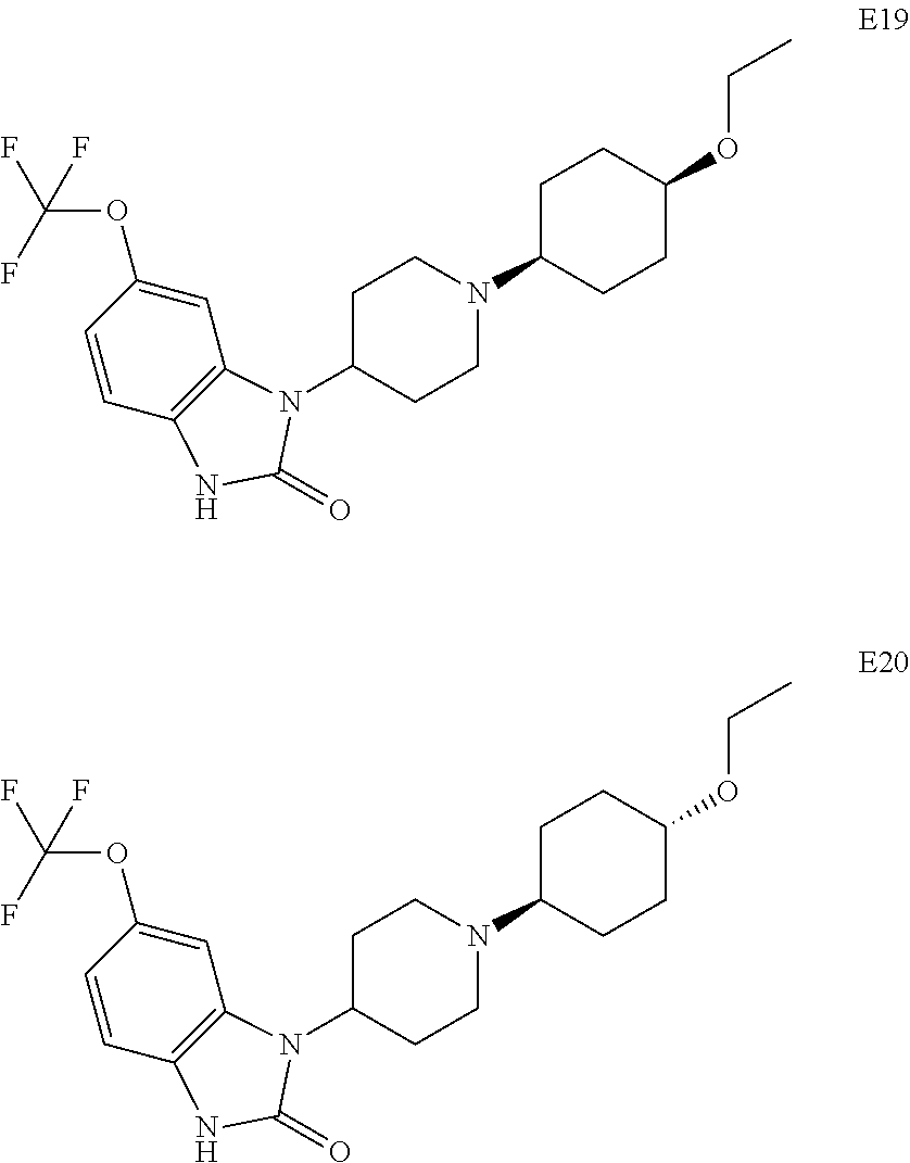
C1C(N2C3=C(C=CC(OC(F)(F)F)=C3)NC2=O)CCN(C2CCC(OCC)CC2)C1.C1C(N2C3=C(C=CC(OC(F)(F)F)=C3)NC2=O)CCN(C2CCC(OCC)CC2)C1
